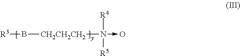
[R3]B[CH2CH2CH2]N(->O)([R4])[R5]
